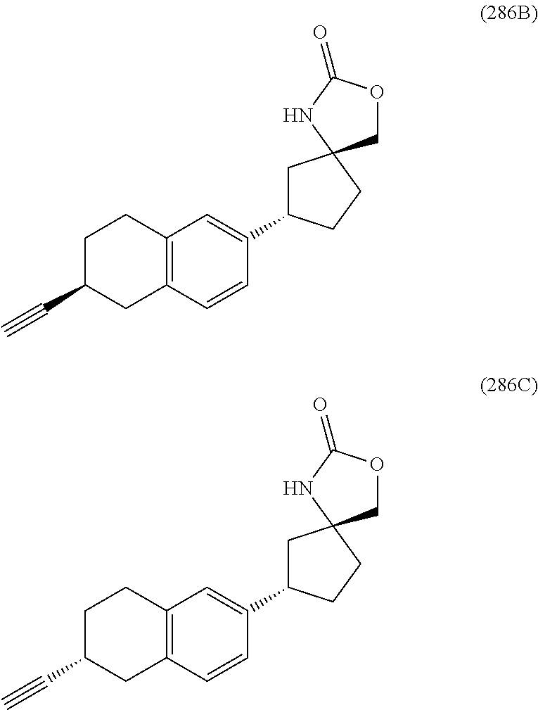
C1C(C#C)CC2=C(C1)C=C(C1CC3(CC1)COC(=O)N3)C=C2.C1C(C#C)CC2=C(C1)C=C(C1CC3(CC1)COC(=O)N3)C=C2
